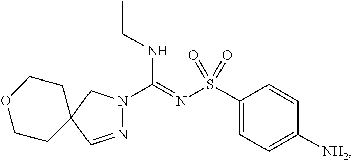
N1=CC2(CN1C(=NS(C1=CC=C([NH2])C=C1)(=O)=O)NCC)CCOCC2
